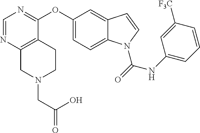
O(C1=CC=C2C(=C1)C=CN2C(=O)NC1=CC=CC([F3C])=C1)C1=NC=NC2=C1CCN(CC(O)=O)C2
